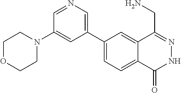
C1(C2=CN=CC(N3CCOCC3)=C2)=CC=C2C(=C1)C(CN)=NNC2=O
